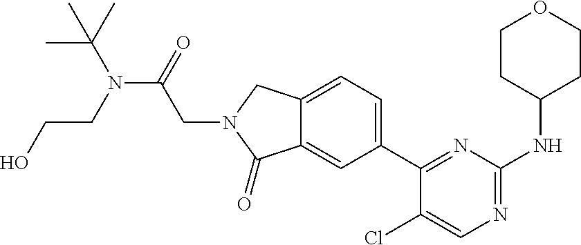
OCCN(C(=O)CN1C(=O)C2=CC(C3=NC(NC4CCOCC4)=NC=C3Cl)=CC=C2C1)C(C)(C)C
